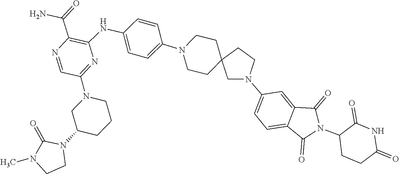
C1CN(C)C(=O)N1C1CN(C2=NC(NC3=CC=C(N4CCC5(CN(C6=CC=C7C(=C6)C(=O)N(C6CCC(=O)NC6=O)C7=O)CC5)CC4)C=C3)=C(C(N)=O)N=C2)CCC1
